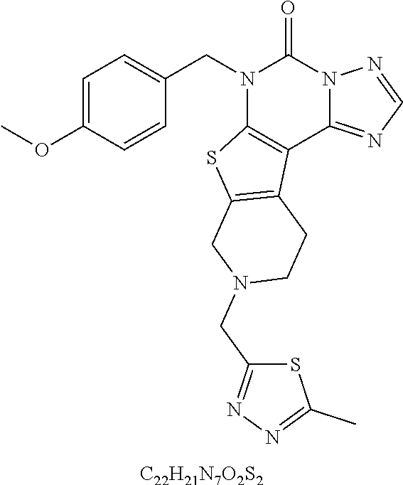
C1=C(OC)C=CC(CN2C3=C(C4=NC=NN4C2=O)C2=C(S3)CN(CC3=NN=C(C)S3)CC2)=C1.[C22H21N7O2S2]
